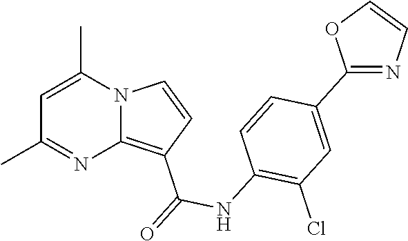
C1=C(C)N2C(=C(C(=O)NC3=C(Cl)C=C(C4=NC=CO4)C=C3)C=C2)N=C1C
